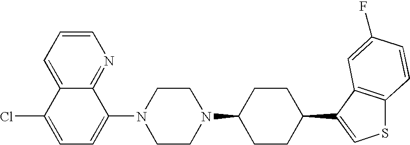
C1=C2C(=NC=C1)C(N1CCN(C3CCC(C4=CSC5=C4C=C(F)C=C5)CC3)CC1)=CC=C2Cl
